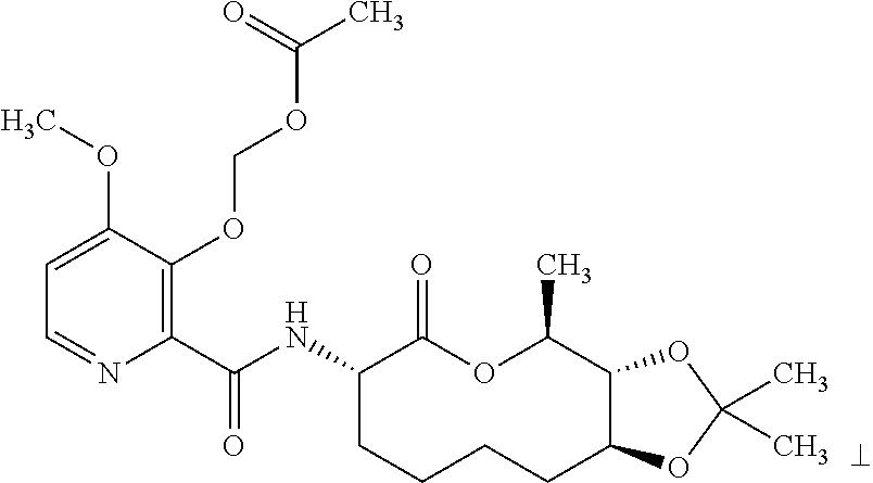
C1(C(NC2CCCCC3C(C(C)OC2=O)OC(C)(C)O3)=O)=C(OCOC(C)=O)C(OC)=CC=N1
